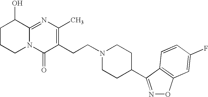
C1CCN2C(=NC(C)=C(CCN3CCC(C4=NOC5=C4C=CC(F)=C5)CC3)C2=O)C1O
